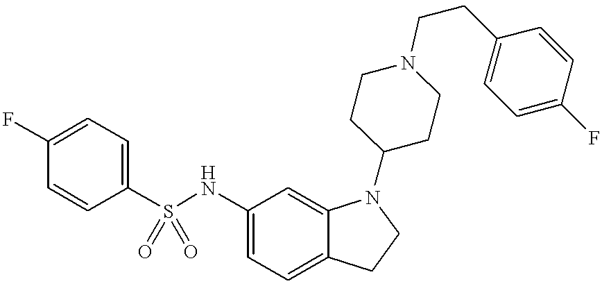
C1(NS(C2=CC=C(F)C=C2)(=O)=O)=CC=C2C(=C1)N(C1CCN(CCC3=CC=C(F)C=C3)CC1)CC2
